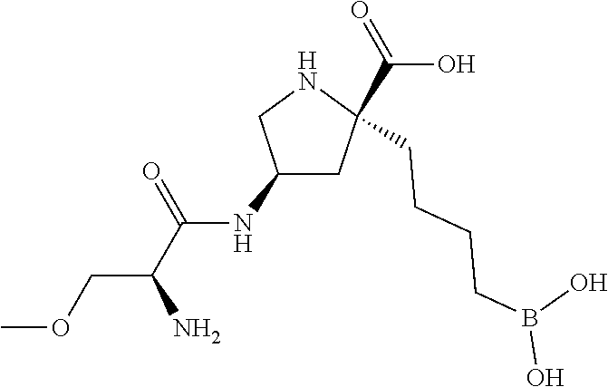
C(C1(C(O)=O)CC(NC(C(COC)N)=O)CN1)CCCB(O)O
